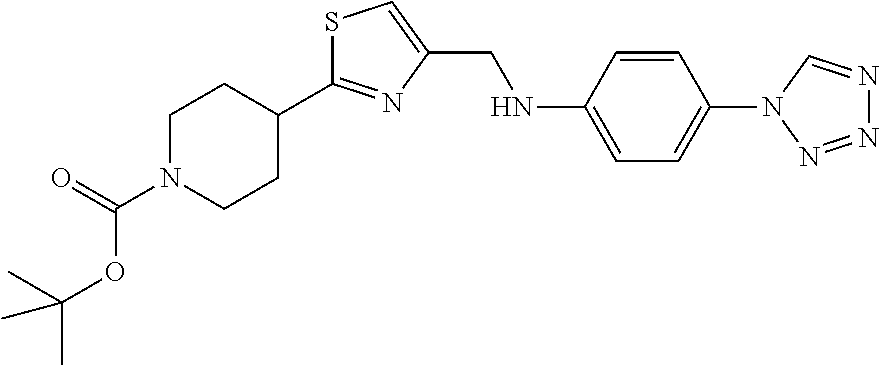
S1C(C2CCN(C(=O)OC(C)(C)C)CC2)=NC(CNC2=CC=C(N3N=NN=C3)C=C2)=C1
